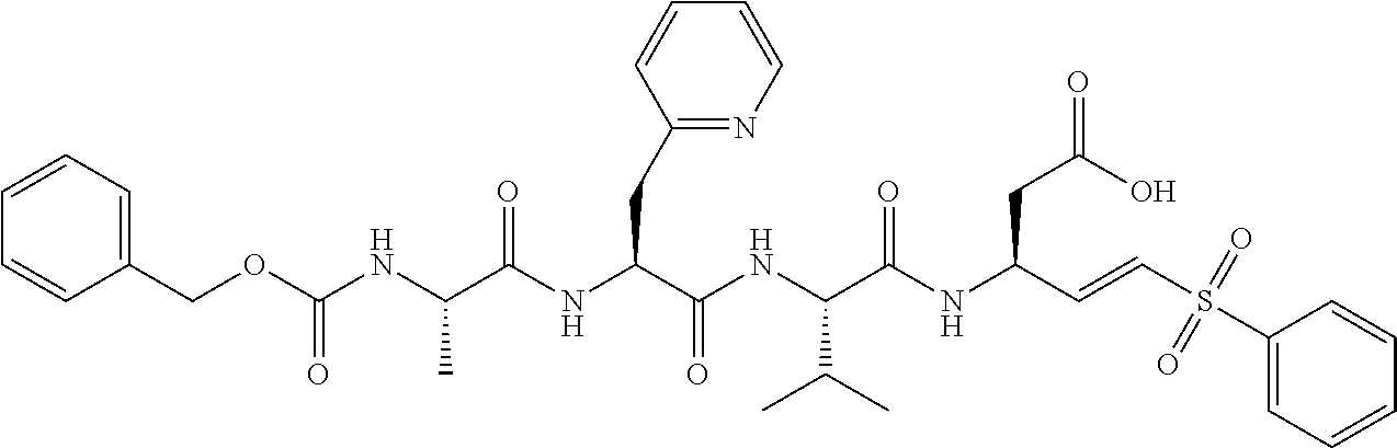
N(C(C(NC(C(NC(C=CS(C1=CC=CC=C1)(=O)=O)CC(=O)O)=O)C(C)C)=O)CC1=NC=CC=C1)C(C(NC(OCC1=CC=CC=C1)=O)C)=O
